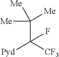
C(C([CF3])([Pyd])F)([Me])([Me])[Me]
